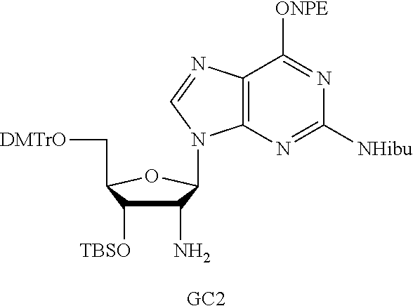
C1(N)C([TBSO])C(C[DMTrO])OC1N1C2=C(C([ONPE])=NC([NHibu])=N2)N=C1.[GC2]
